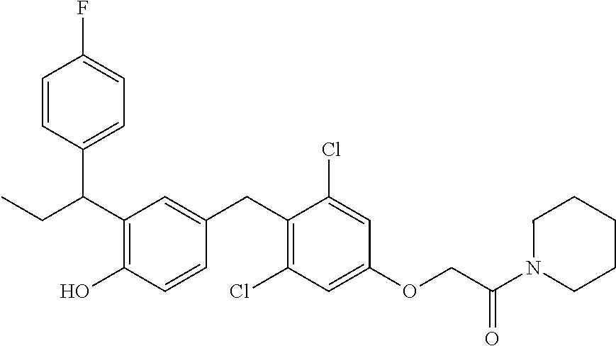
C(C1=C(O)C=CC(CC2=C(Cl)C=C(OCC(=O)N3CCCCC3)C=C2Cl)=C1)(CC)C1=CC=C(F)C=C1
